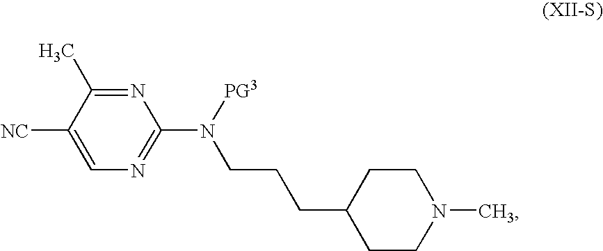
N1=C(C)C([NC])=CN=C1N(CCCC1CCN(C)CC1)[PG3]
